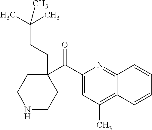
C(=O)(C1(CCC(C)(C)C)CCNCC1)C1=CC(C)=C2C(=N1)C=CC=C2
